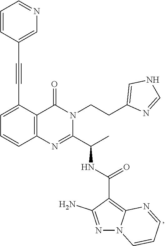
C(C1=CC=CC2=C1C(=O)N(CCC1=CNC=N1)C(C(C)NC(=O)C1=C3N(N=C1N)C=CC=N3)=N2)#CC1=CN=CC=C1
